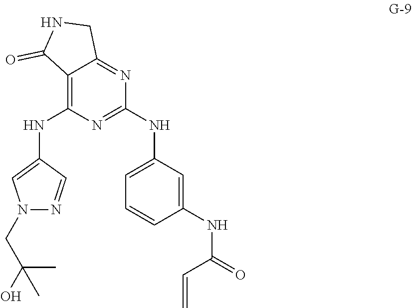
C1=CC(NC(=O)C=C)=CC(NC2=NC(NC3=CN(CC(O)(C)C)N=C3)=C3C(=N2)CNC3=O)=C1
